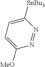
N1=NC([SnBu3])=CC=C1[MeO]
